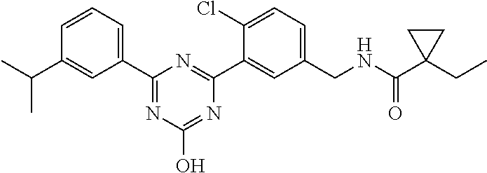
C1(C2=CC=CC(C(C)C)=C2)=NC(O)=NC(C2=CC(CNC(C3(CC)CC3)=O)=CC=C2Cl)=N1
